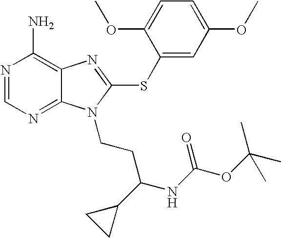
N1=CN=C2C(=C1N)N=C(SC1=CC(OC)=CC=C1OC)N2CCC(NC(OC(C)(C)C)=O)C1CC1
